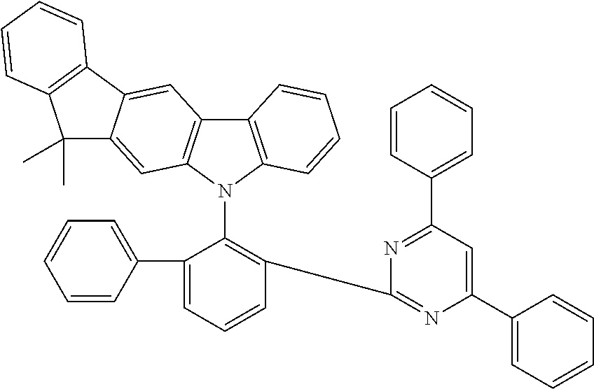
C12=C(N(C3=C(C4=NC(C5=CC=CC=C5)=CC(C5=CC=CC=C5)=N4)C=CC=C3C3=CC=CC=C3)C3=C1C=C1C(=C3)C(C)(C)C3=C1C=CC=C3)C=CC=C2
